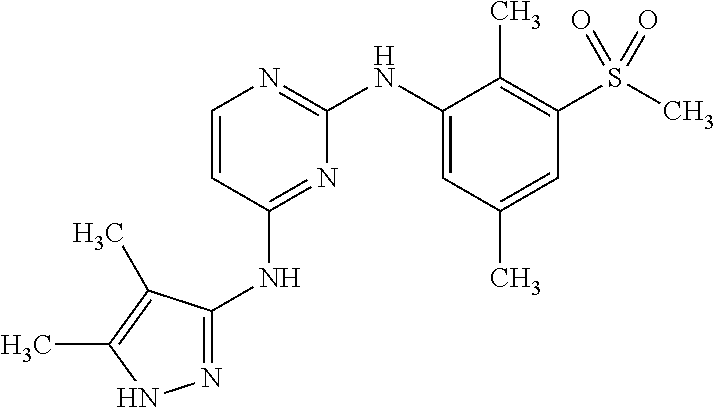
N1=C(NC2=NC(NC3=CC(C)=CC(S(C)(=O)=O)=C3C)=NC=C2)C(C)=C(C)N1
